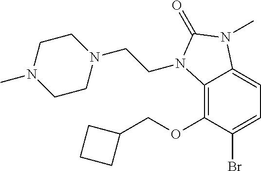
C12=C(OCC3CCC3)C(Br)=CC=C1N(C)C(=O)N2CCN1CCN(C)CC1
